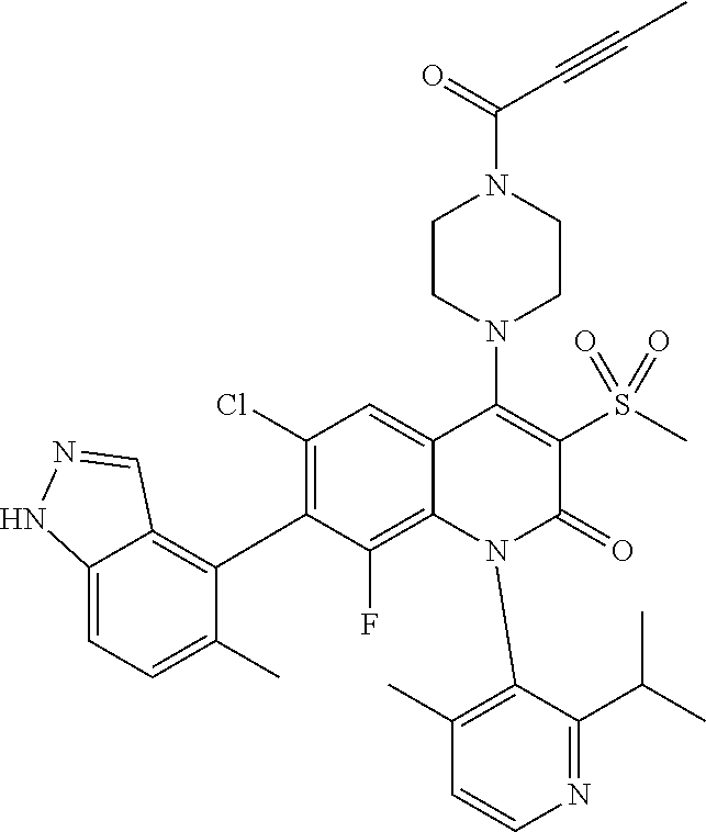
C1(Cl)=C(C2=C3C(=CC=C2C)NN=C3)C(F)=C2C(=C1)C(N1CCN(C(=O)C#CC)CC1)=C(S(=O)(=O)C)C(=O)N2C1=C(C)C=CN=C1C(C)C
